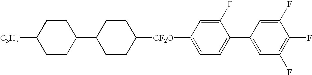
[CF2O](C1=CC=C(C2=CC(F)=C(F)C(F)=C2)C(F)=C1)C1CCC(C2CCC([C3H7])CC2)CC1
